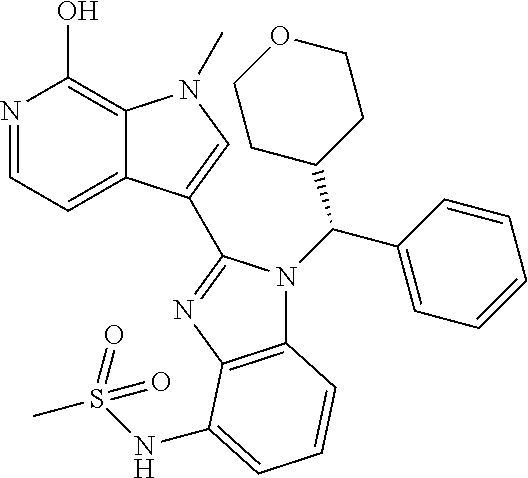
N1=CC=C2C(=C1O)N(C)C=C2C1=NC2=C(N1C(C1=CC=CC=C1)C1CCOCC1)C=CC=C2NS(C)(=O)=O
